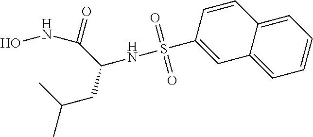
ONC(C(CC(C)C)NS(C1=CC2=CC=CC=C2C=C1)(=O)=O)=O
